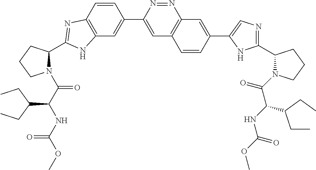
C12=C(C=CC(C3=CC4=C(N=N3)C=C(C3=CN=C(C5N(C(C(NC(=O)OC)C(CC)CC)=O)CCC5)N3)C=C4)=C1)N=C(C1N(C(C(NC(OC)=O)C(CC)CC)=O)CCC1)N2
